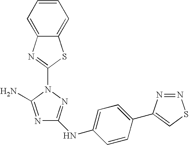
N1=C(N)N(C2=NC3=CC=CC=C3S2)N=C1NC1=CC=C(C2=CSN=N2)C=C1
